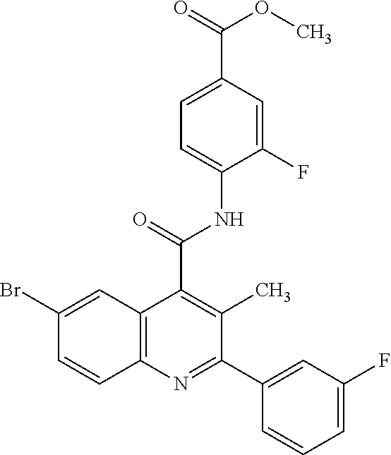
C1=C(F)C=C(C2=NC3=C(C(C(NC4=CC=C(C(OC)=O)C=C4F)=O)=C2C)C=C(Br)C=C3)C=C1
